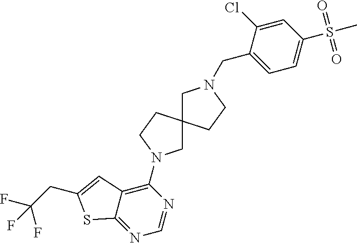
C1=C(CN2CC3(CC2)CN(C2=C4C(=NC=N2)SC(CC(F)(F)F)=C4)CC3)C(Cl)=CC(S(=O)(=O)C)=C1
